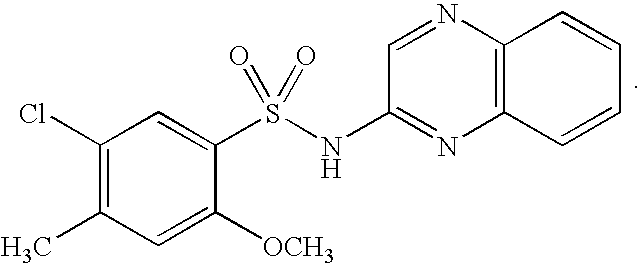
C1(NS(C2=CC(Cl)=C(C)C=C2[OCH3])(=O)=O)=NC2=C(N=C1)C=CC=C2
